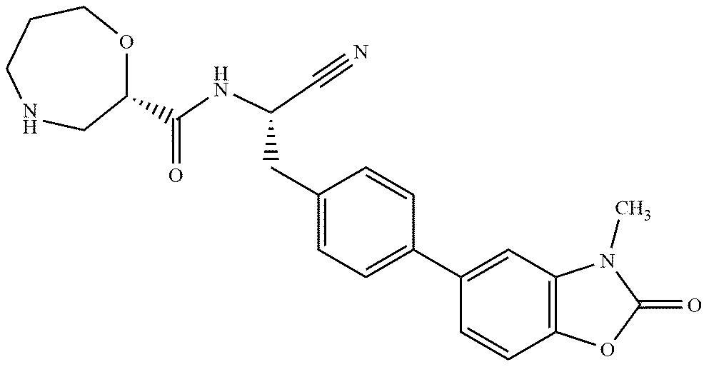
O1C(C(NC(C#N)CC2=CC=C(C3=CC4=C(C=C3)OC(=O)N4C)C=C2)=O)C[N       H]CCC1
